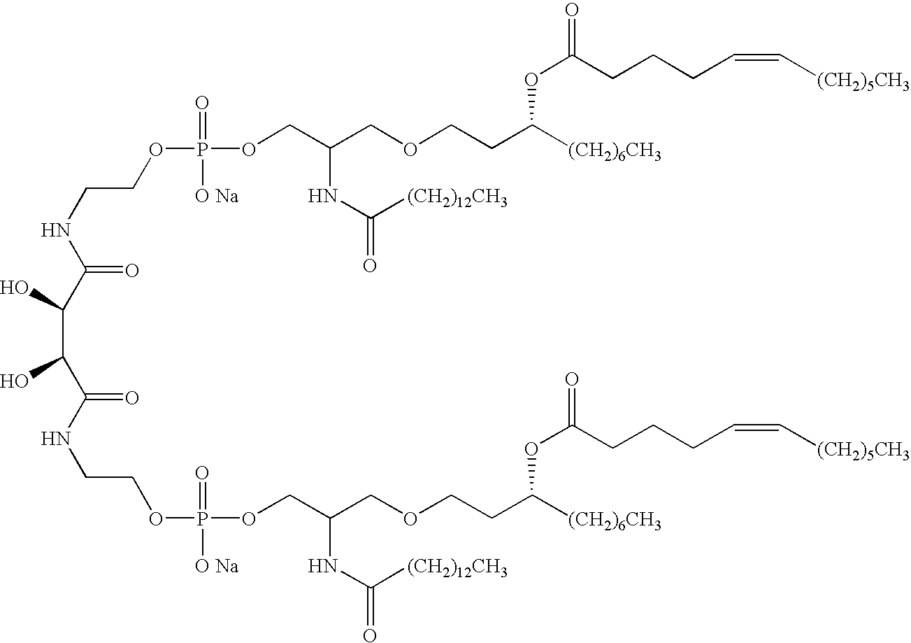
C(=O)(NCCOP(OCC(COCCC([(CH2)6CH3])OC(CCCC=C[(CH2)5CH3])=O)NC(=O)[(CH2)12CH3])(=O)[O Na])C(C(C(=O)NCCOP(OCC(COCCC([(CH2)6CH3])OC(CCCC=C[(CH2)5CH3])=O)NC(=O)[(CH2)12CH3])(=O)[O Na])O)O
